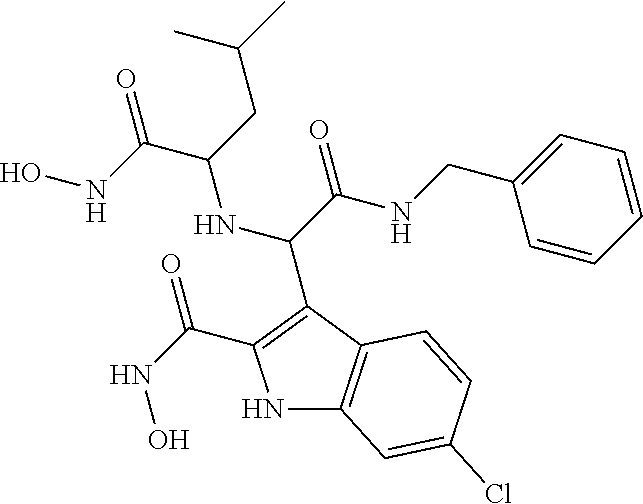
C(C(=O)NCC1=CC=CC=C1)(NC(C(=O)NO)CC(C)C)C1=C(C(=O)NO)NC2=C1C=CC(Cl)=C2
